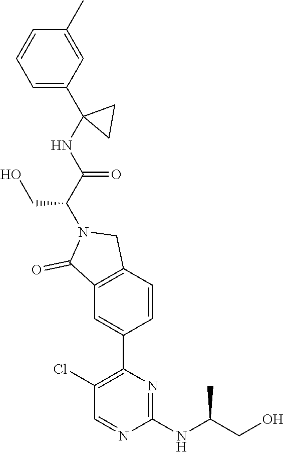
C(N1C(=O)C2=C(C1)C=CC(C1=C(Cl)C=NC(NC(CO)C)=N1)=C2)(CO)C(=O)NC1(C2=CC=CC(C)=C2)CC1
